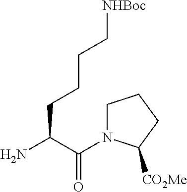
NC(C(N1CCCC1[CO2Me])=O)CCCC[NHBoc]
